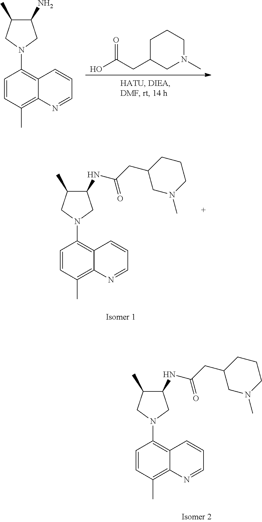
C1=CC(C)=C2C(=C1N1CC(N)C(C)C1)C=CC=N2.O=C(CC1CN(C)CCC1)O.C1=CC(C)=C2C(=C1N1CC(NC(=O)CC3CN(C)CCC3)C(C)C1)C=CC=N2.C1=CC(C)=C2C(=C1N1CC(NC(=O)CC3CN(C)CCC3)C(C)C1)C=CC=N2
